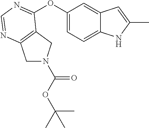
C1(OC2=NC=NC3=C2CN(C(OC(C)(C)C)=O)C3)=CC=C2C(=C1)C=C(C)N2
